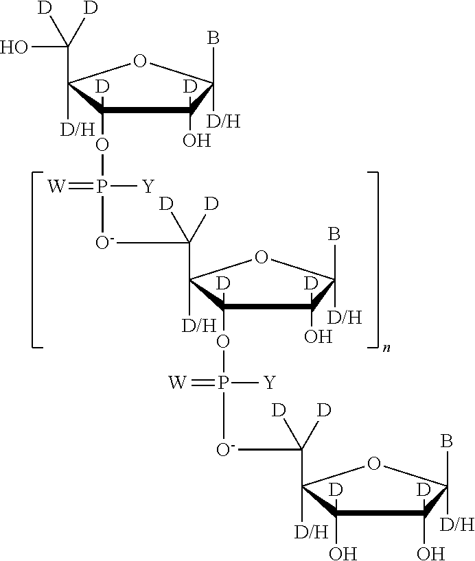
BC1([D/H])C(O)([D])C(OP([O-]C(C2([D/H])C(OP([O-]C(C3([D/H])C(O)([D])C(O)([D])C(B)([D/H])O3)([D])[D])([Y])=[W])([D])C(O)([D])C(B)([D/H])O2)([D])[D])([Y])=[W])([D])C(C(O)([D])[D])([D/H])O1
